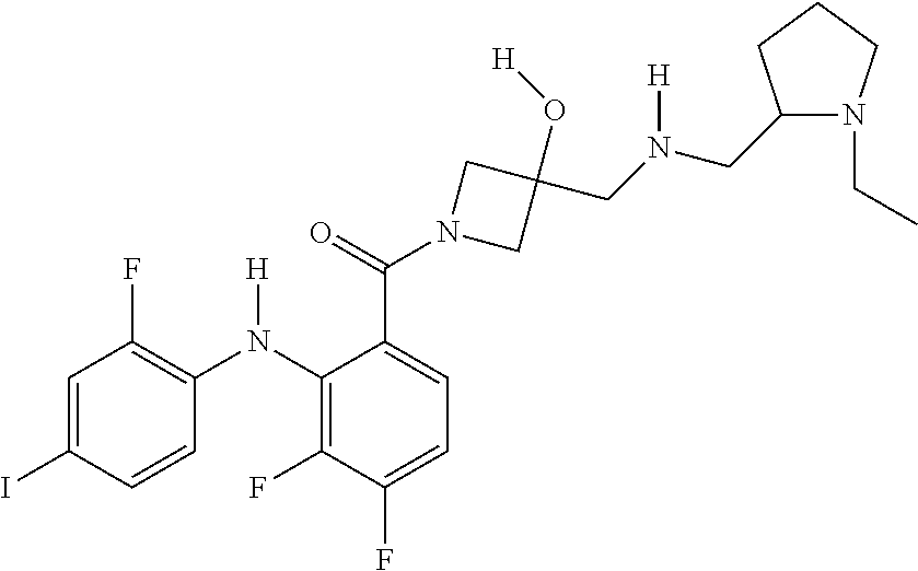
C1=C(C(N2CC(O[H])(CN(CC3N(CC)CCC3)[H])C2)=O)C(N(C2=C(F)C=C(I)C=C2)[H])=C(F)C(F)=C1
